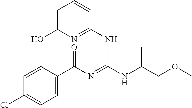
C1=CC(C(N=C(NC(COC)C)NC2=NC(O)=CC=C2)=O)=CC=C1Cl
